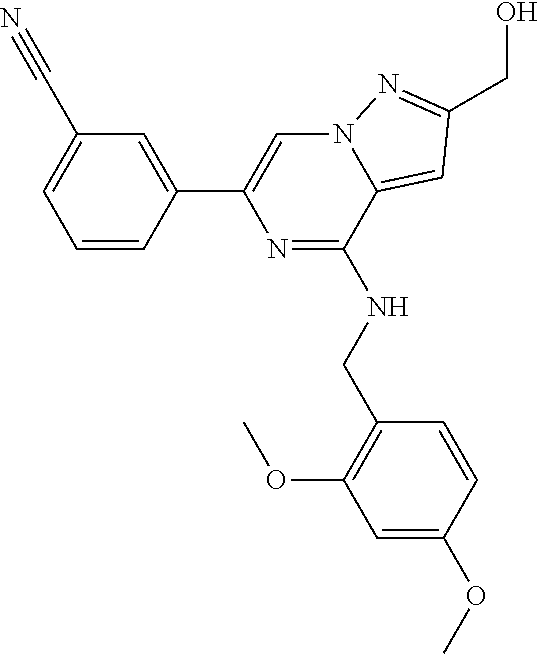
C1=CC(C2=CN3C(=CC(CO)=N3)C(NCC3=C(OC)C=C(OC)C=C3)=N2)=CC(C#N)=C1
